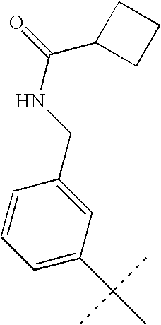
C1=C(C(C)(C)C)C=C(CNC(C2CCC2)=O)C=C1
